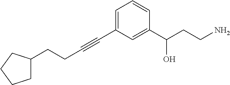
C1=CC(C(CCN)O)=CC(C#CCCC2CCCC2)=C1
